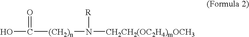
OC([(CH2)n]N([CH2CH2(OC2H4)mOCH3])[R])=O
